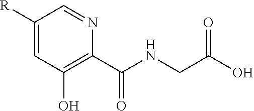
C(NCC(O)=O)(=O)C1=C(O)C=C([R])C=N1
